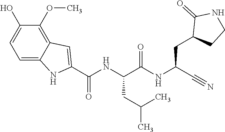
C(NC(CC(C)C)C(NC(C#N)CC1CCNC1=O)=O)(=O)C1=CC2=C(OC)C(O)=CC=C2N1
